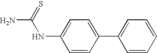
C1=CC=C(C2=CC=C(NC(N)=S)C=C2)C=C1
